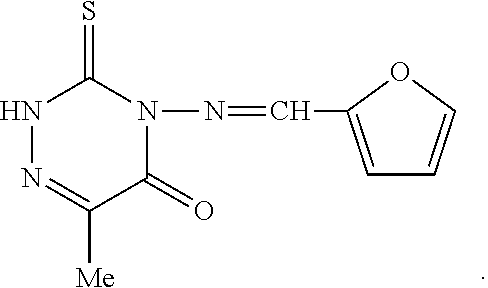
N1N=C([Me])C(=O)N(N=CC2=CC=CO2)C1=S
